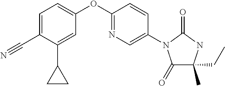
C1(C#N)=CC=C(OC2=NC=C(N3C(=O)C(CC)(C)NC3=O)C=C2)C=C1C1CC1
